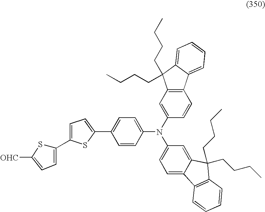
C1(C2=CC=C(C3=CC=C([OHC])S3)S2)=CC=C(N(C2=CC3=C(C=C2)C2=CC=CC=C2C3(CCCC)CCCC)C2=CC=C3C(=C2)C(CCCC)(CCCC)C2=C3C=CC=C2)C=C1
